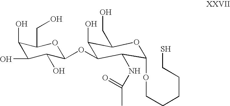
C1(O)C(O)C(O)C(OC2C(O)C(CO)OC(OCCCCCS)C2NC(C)=O)OC1CO
